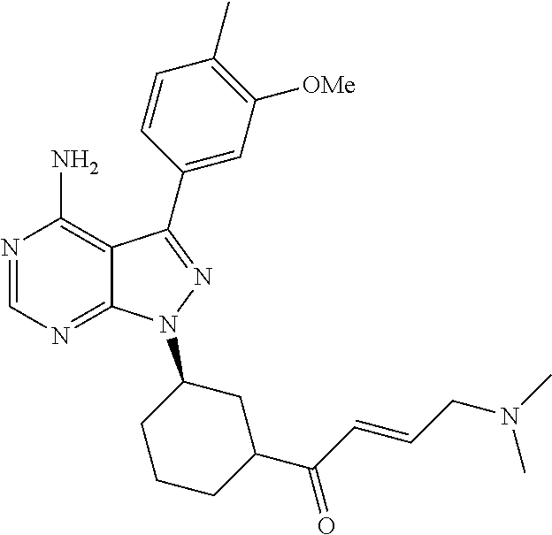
N1=CN=C2C(=C1N)C(C1=CC([OMe])=C(C)C=C1)=NN2C1CCCC(C(C=CCN(C)C)=O)C1
